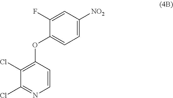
C1=C(F)C(OC2=C(Cl)C(Cl)=NC=C2)=CC=C1[NO2]
